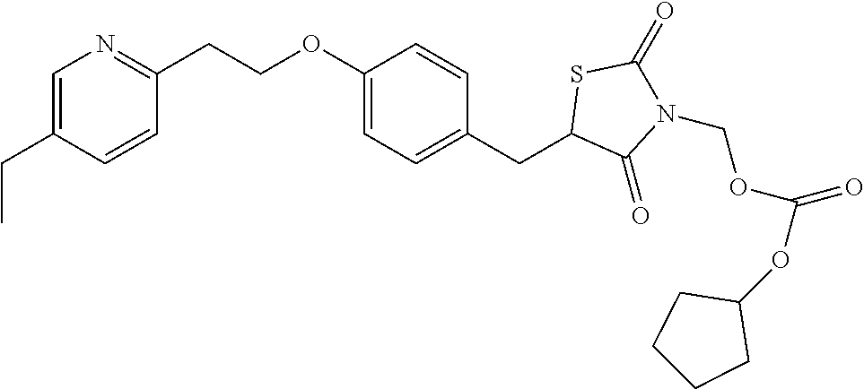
C1=C(CC)C=CC(CCOC2=CC=C(CC3C(=O)N(COC(=O)OC4CCCC4)C(=O)S3)C=C2)=N1
